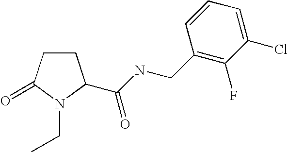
C1CC(=O)N(CC)C1C(NCC1=C(F)C(Cl)=CC=C1)=O
